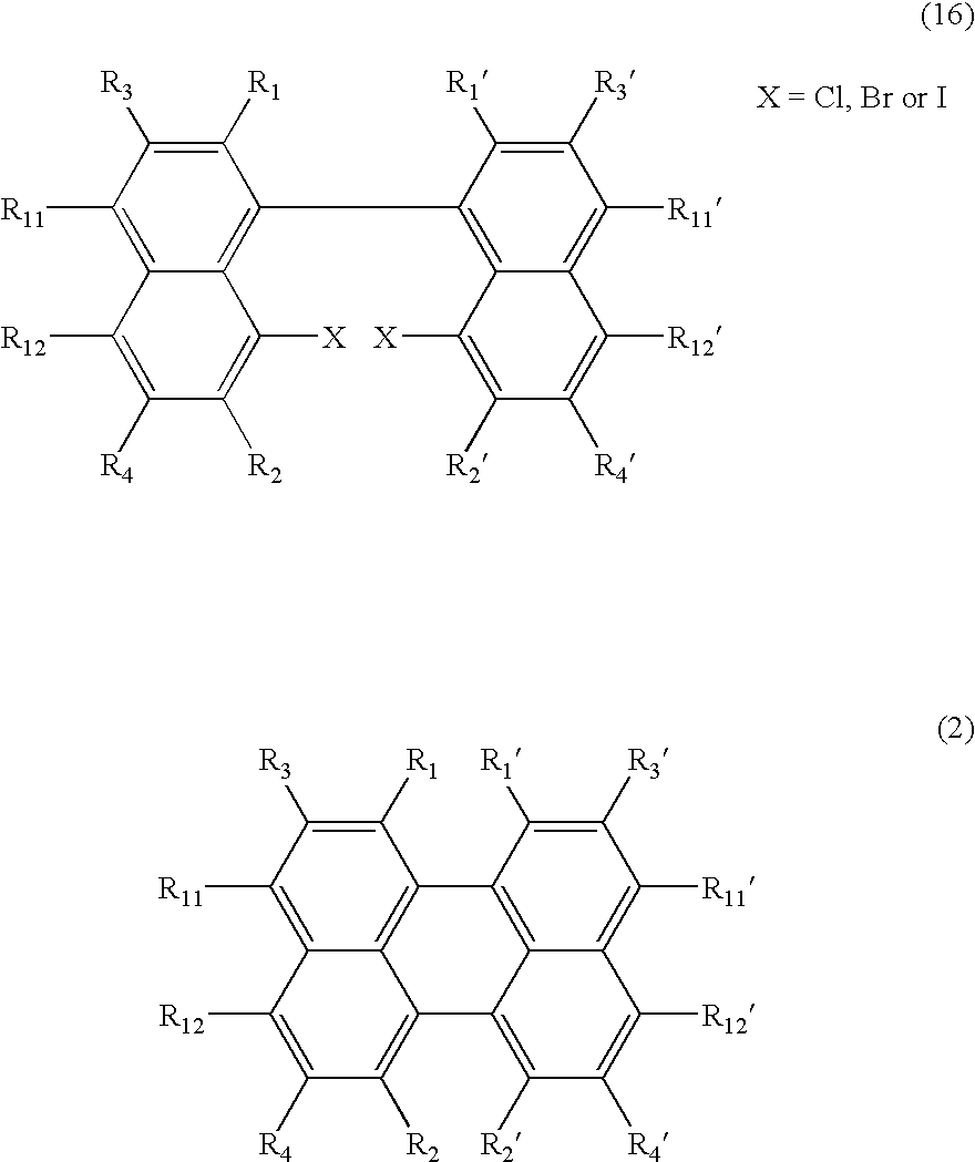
C1([R1])=C([R3])C([R11])=C2C(=C1C1=C3C(=C([R11])C([R3])=C1[R1])C([R12])=C([R4])C([R2])=C3[X])C([X])=C([R2])C([R4])=C2[R12].C1([R1])=C([R3])C([R11])=C2C3=C1C1=C4C(=C([R11])C([R3])=C1[R1])C([R12])=C([R4])C([R2])=C4C3=C([R2])C([R4])=C2[R12]
